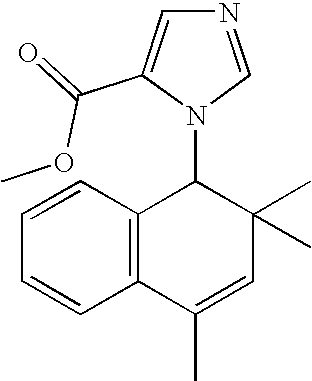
C1=CC2=C(C=C1)C(C)=CC(C)(C)C2N1C=NC=C1C(=O)OC
